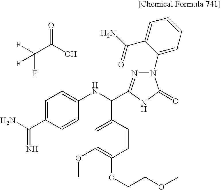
C(C(O)=O)(F)(F)F.C1=C(C(=N)N)C=CC(NC(C2=CC(OC)=C(OCCOC)C=C2)C2=NN(C3=CC=CC=C3C(N)=O)C(=O)N2)=C1
